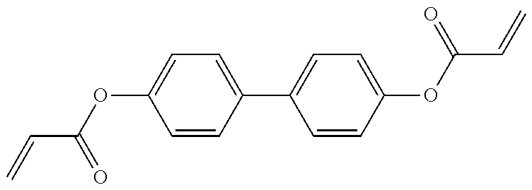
C=CC(=O)OC1=CC=C(C2=CC=C(OC(C=C)=O)C=C2)C=C1
